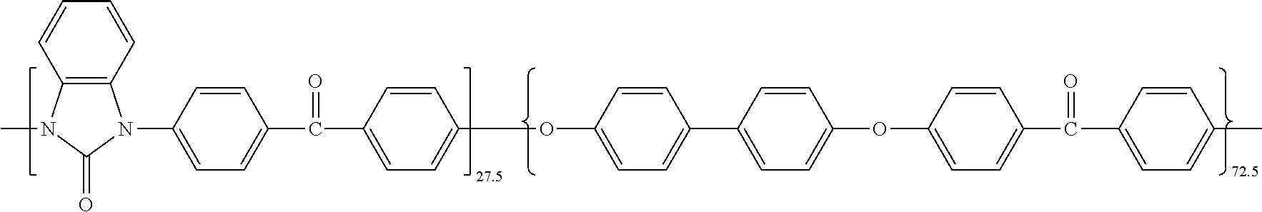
C12=C(N(C)C(=O)N1C1=CC=C(C(=O)C3=CC=C(OC4=CC=C(C5=CC=C(OC6=CC=C(C(=O)C7=CC=C(C)C=C7)C=C6)C=C5)C=C4)C=C3)C=C1)C=CC=C2
